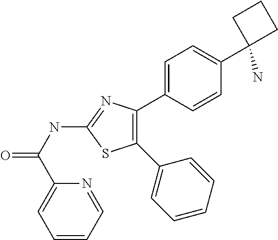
C(NC1=NC(C2=CC=C(C3(N)CCC3)C=C2)=C(C2=CC=CC=C2)S1)(=O)C1=CC=CC=N1
